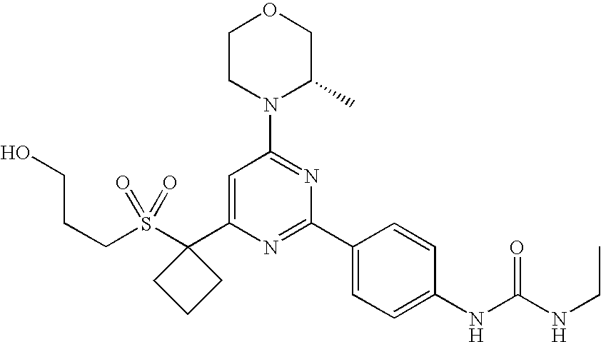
C(S(=O)(=O)C1(C2=CC(N3C(C)COCC3)=NC(C3=CC=C(NC(NCC)=O)C=C3)=N2)CCC1)CCO
